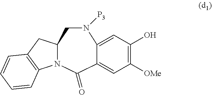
C1N([P3])C2=CC(O)=C([OMe])C=C2C(=O)N2C1CC1=C2C=CC=C1
